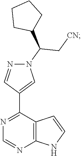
C12=C(C(C3=CN(C(C4CCCC4)C[CN])N=C3)=NC=N1)C=CN2
